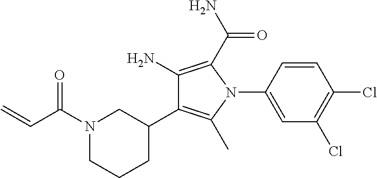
N1(C(C=C)=O)CCCC(C2=C(C)N(C3=CC(Cl)=C(Cl)C=C3)C(C(=O)N)=C2N)C1
